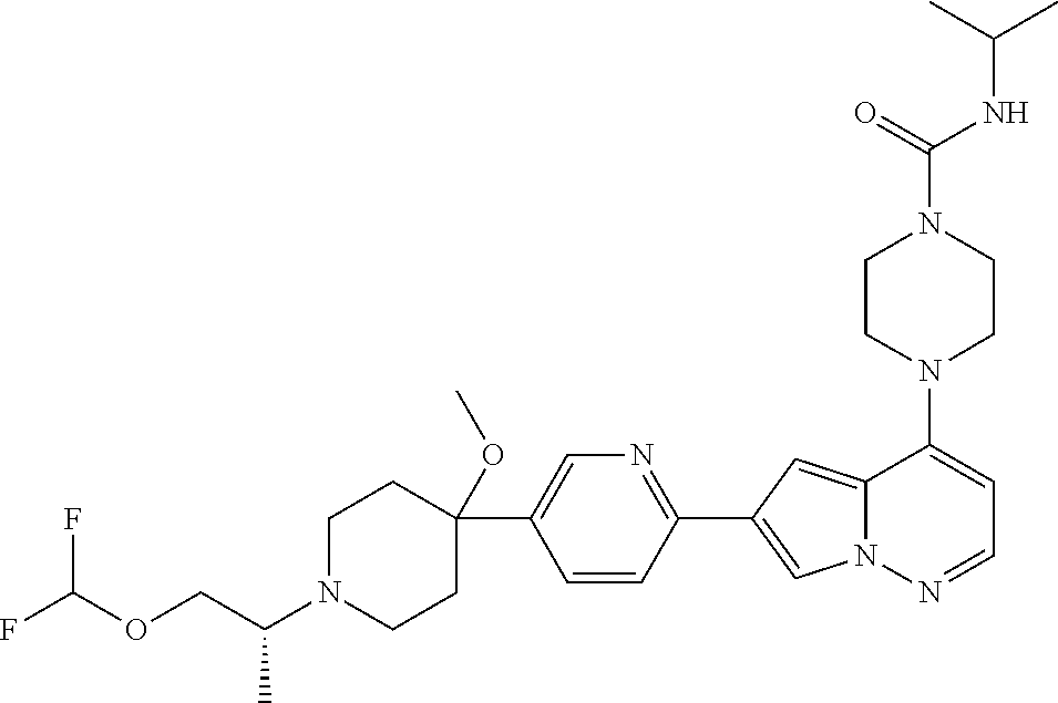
N1(C2=CC=NN3C2=CC(C2=NC=C(C4(OC)CCN(C(COC(F)F)C)CC4)C=C2)=C3)CCN(C(NC(C)C)=O)CC1
